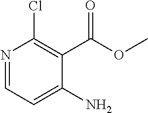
C1(N)=CC=NC(Cl)=C1C(OC)=O
